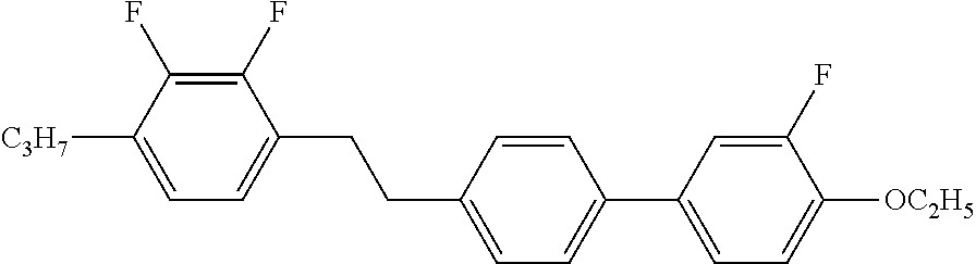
C1(F)=C(F)C([C3H7])=CC=C1CCC1=CC=C(C2=CC=C([OC2H5])C(F)=C2)C=C1
